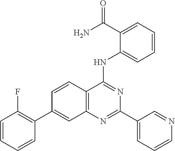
C12=C(N=C(C3=CC=CN=C3)N=C1NC1=CC=CC=C1C(N)=O)C=C(C1=C(F)C=CC=C1)C=C2
